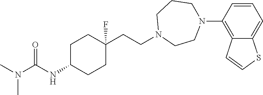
C1C(NC(N(C)C)=O)CCC(CCN2CCN(C3=C4C(=CC=C3)SC=C4)CCC2)(F)C1
